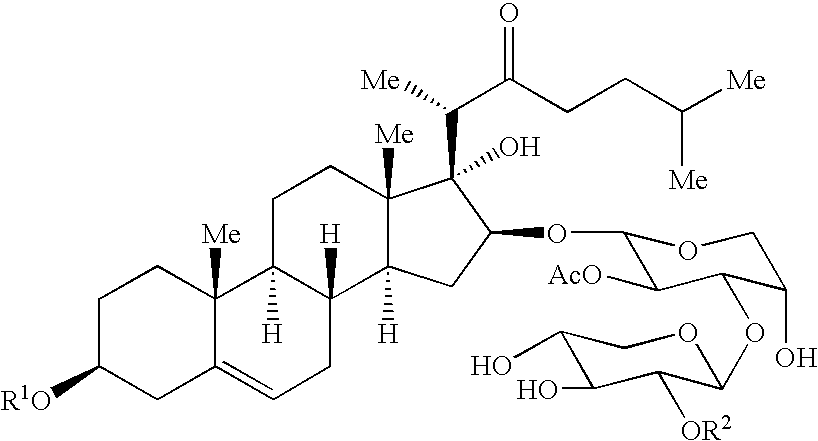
C1C([R1O])CC2=CCC3([H])C([H])(C2([Me])C1)CCC1([Me])C3([H])CC(OC2C([AcO])C(OC3C([OR2])C(O)C(O)CO3)C(O)CO2)C1(C(C(CCC([Me])[Me])=O)[Me])O
